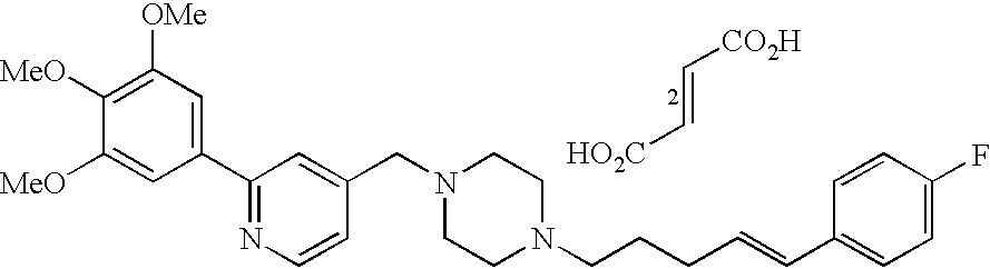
C1([MeO])=C([OMe])C=C(C2=NC=CC(CN3CCN(CCCC=CC4=CC=C(F)C=C4)CC3)=C2)C=C1[MeO].C(=C[HO2C])[CO2H]
